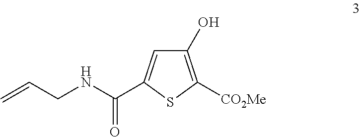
C1(O)=C([CO2Me])SC(C(NCC=C)=O)=C1
